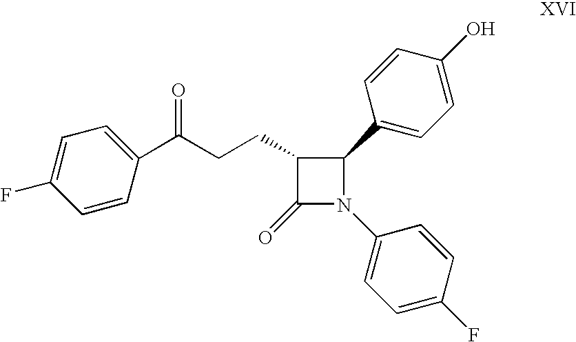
C(CCC1C(=O)N(C2=CC=C(F)C=C2)C1C1=CC=C(O)C=C1)(C1=CC=C(F)C=C1)=O
